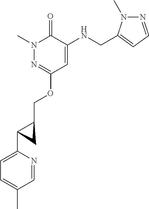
N1(C)N=C(OCC2C(C3=CC=C(C)C=N3)C2)C=C(NCC2=CC=NN2C)C1=O
